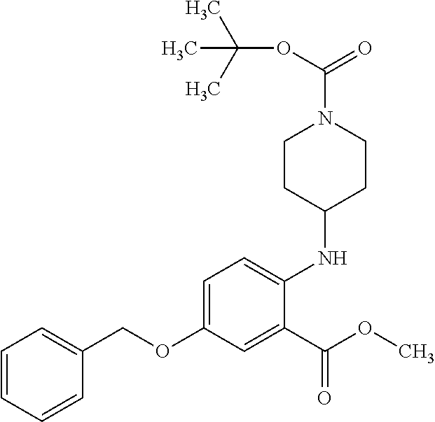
C1(COC2=CC=C(NC3CCN(C(=O)OC(C)(C)C)CC3)C(C(OC)=O)=C2)=CC=CC=C1
